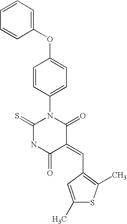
C1(OC2=CC=C(N3C(=S)NC(=O)C(=CC4=C(C)SC(C)=C4)C3=O)C=C2)=CC=CC=C1
